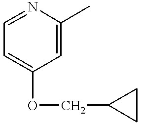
C1=C(OCC2CC2)C=C(C)N=C1
